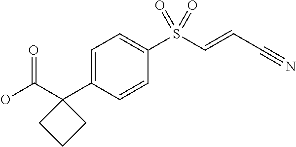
C1=C(C2(C(O)=O)CCC2)C=CC(S(C=CC#N)(=O)=O)=C1
